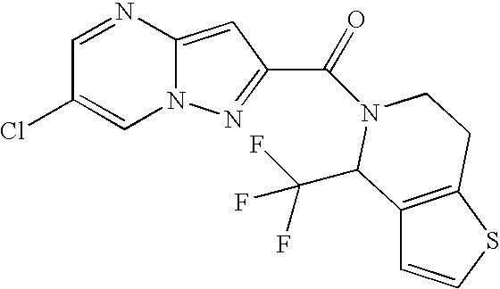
C1=NC2=CC(C(N3CCC4=C(C=CS4)C3C(F)(F)F)=O)=NN2C=C1Cl
